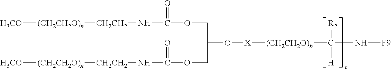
[H3CO][(CH2CH2O)n][CH2CH2]NC(=O)OCC(O[X][(CH2CH2O)b]C([R2])([H])N[F9])COC(N[CH2CH2][(CH2CH2O)n][H3CO])=O
